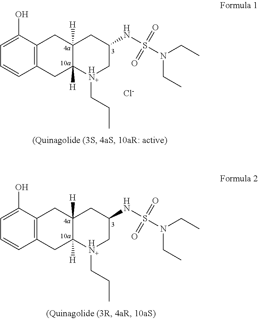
C12=C(C(O)=CC=C1)CC1([H])C([H])(C2)[HN+](CCC)CC(NS(N(CC)CC)(=O)=O)C1.[Cl-].C12=C(C(O)=CC=C1)CC1([H])C([H])(C2)[HN+](CCC)CC(NS(N(CC)CC)(=O)=O)C1
